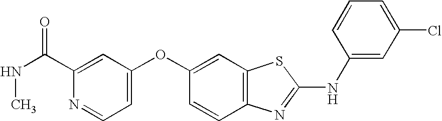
C1(C(=O)NC)=CC(OC2=CC3=C(C=C2)N=C(NC2=CC(Cl)=CC=C2)S3)=CC=N1
